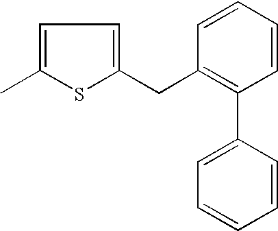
C1=C(C)SC(CC2=C(C3=CC=CC=C3)C=CC=C2)=C1
